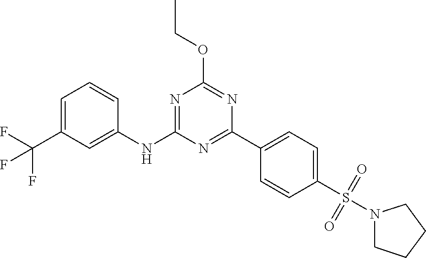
C1=C(C(F)(F)F)C=C(NC2=NC(OCC)=NC(C3=CC=C(S(N4CCCC4)(=O)=O)C=C3)=N2)C=C1
